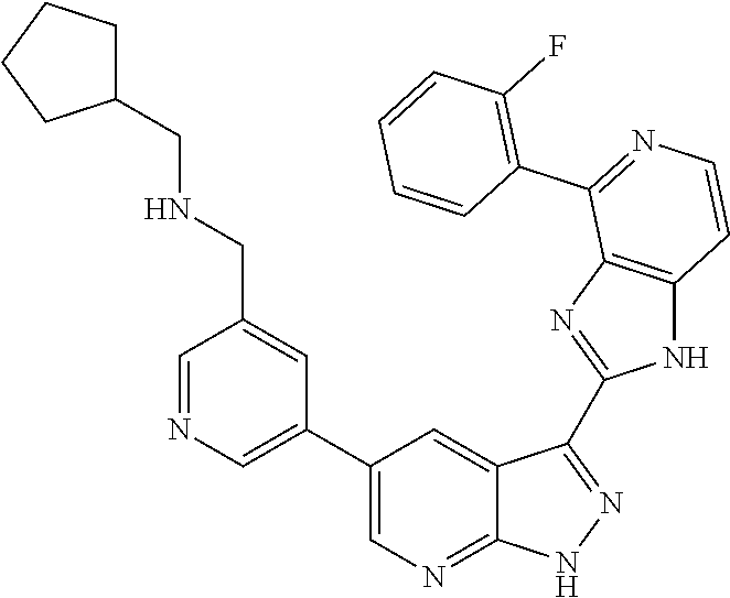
C1=NC=C(C2=CN=C3C(=C2)C(C2=NC4=C(N2)C=CN=C4C2=C(F)C=CC=C2)=NN3)C=C1CNCC1CCCC1
